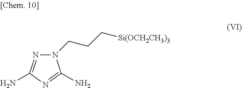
N1(CCC[Si(OCH2CH3)3])N=C(N)N=C1N
